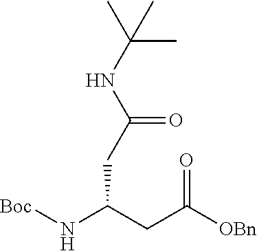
C(C(CC([OBn])=O)N[Boc])C(=O)NC(C)(C)C
